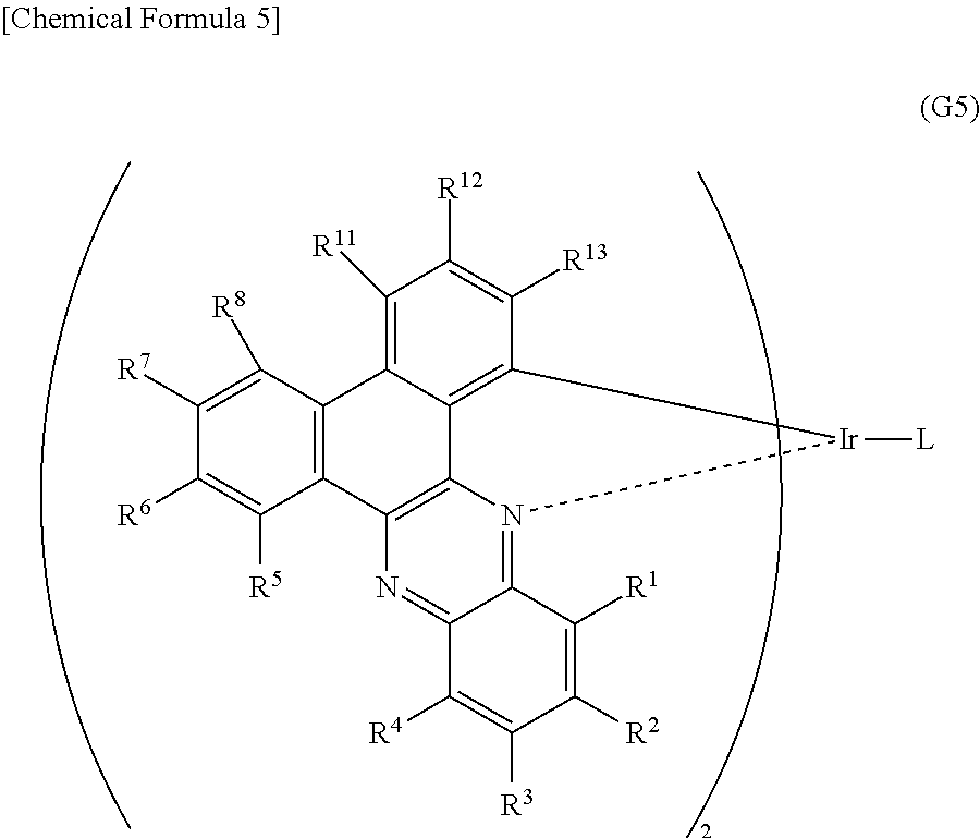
N1=C2C(=N3C4=C1C1=C(C([R8])=C([R7])C([R6])=C1[R5])C1=C([R11])C([R12])=C([R13])C(=C41)[Ir]3[L])C([R1])=C([R2])C([R3])=C2[R4]
